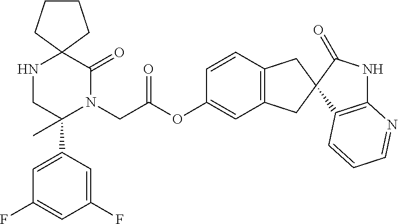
C12(NCC(C3=CC(F)=CC(F)=C3)(C)N(CC(=O)OC3=CC4=C(C=C3)CC3(C4)C4=C(NC3=O)N=CC=C4)C1=O)CCCC2
